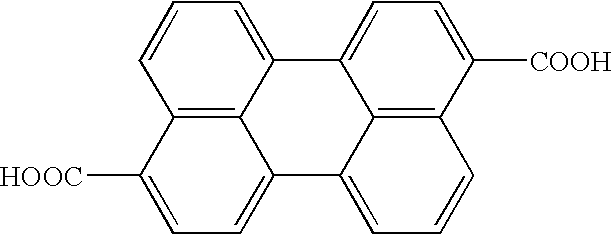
C12=C3C(=CC=C1)C1=CC=C([COOH])C4=C1C(=CC=C4)C3=CC=C2[HOOC]
